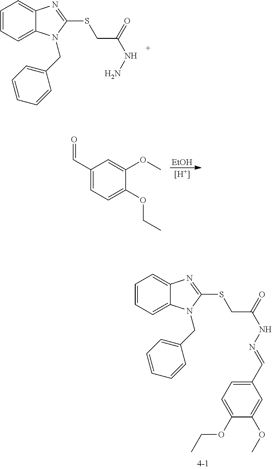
C1=CC=C2C(=C1)N=C(SCC(NN)=O)N2CC1=CC=CC=C1.[EtOH].[H].C1(C=O)=CC=C(OCC)C(OC)=C1.C1=CC=C2C(=C1)N=C(SCC(NN=CC1=CC=C(OCC)C(OC)=C1)=O)N2CC1=CC=CC=C1
